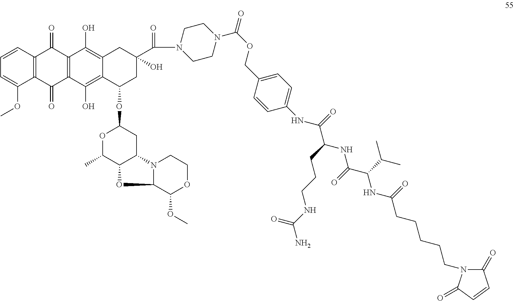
C1=CC2=C(C(OC)=C1)C(=O)C1=C(C2=O)C(O)=C2C(=C1O)C(OC1OC(C)C3C(C1)N1C(O3)C(OC)OCC1)CC(O)(C(=O)N1CCN(C(OCC3=CC=C(NC(C(NC(C(NC(CCCCCN4C(=O)C=CC4=O)=O)C(C)C)=O)CCCNC(N)=O)=O)C=C3)=O)CC1)C2
